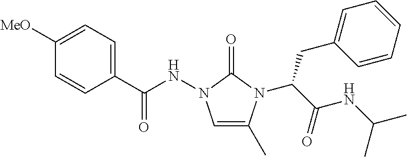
C(CC1=CC=CC=C1)(N1C(C)=CN(NC(C2=CC=C([MeO])C=C2)=O)C1=O)C(=O)NC(C)C
